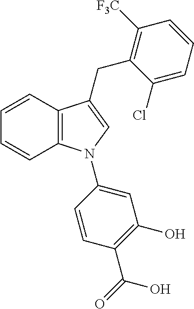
C1=CC2=C(C=C1)N(C1=CC(O)=C(C(=O)O)C=C1)C=C2CC1=C([F3C])C=CC=C1Cl
